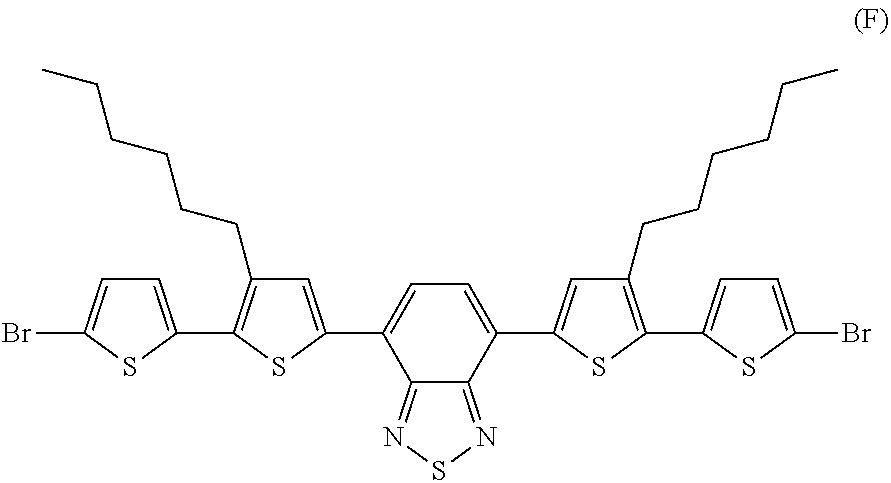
C1(C2=CC(CCCCCC)=C(C3=CC=C(Br)S3)S2)=CC=C(C2=CC(CCCCCC)=C(C3=CC=C(Br)S3)S2)C2=NSN=C12
